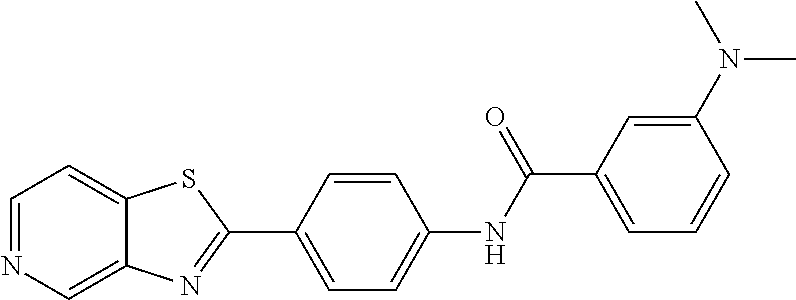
C1=CC(NC(C2=CC=CC(N(C)C)=C2)=O)=CC=C1C1=NC2=CN=CC=C2S1
